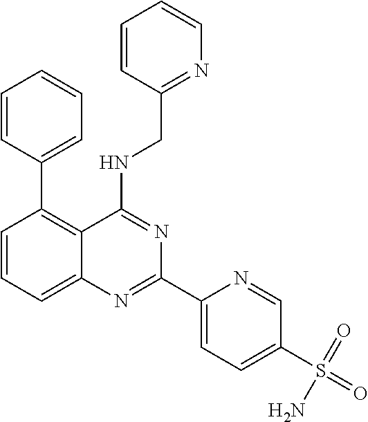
C1=CC=C2C(=C1C1=CC=CC=C1)C(NCC1=NC=CC=C1)=NC(C1=CC=C(S(N)(=O)=O)C=N1)=N2
